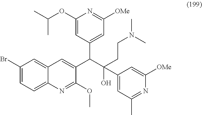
C1(Br)=CC=C2C(=C1)C=C(C(C1=CC([OMe])=NC(OC(C)C)=C1)C(O)(CCN(C)C)C1=CC(C)=NC([OMe])=C1)C(OC)=N2
